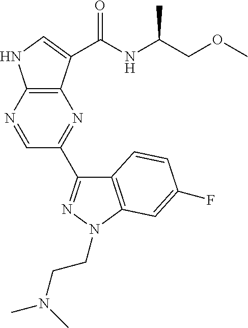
N1=CC(C2=NN(CCN(C)C)C3=C2C=CC(F)=C3)=NC2=C1NC=C2C(NC(COC)C)=O
